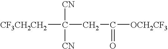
[CF3CH2CH2]C([CN])([CN])CC(=O)[OCH2CF3]
